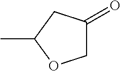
CC1OCC(=O)C1
